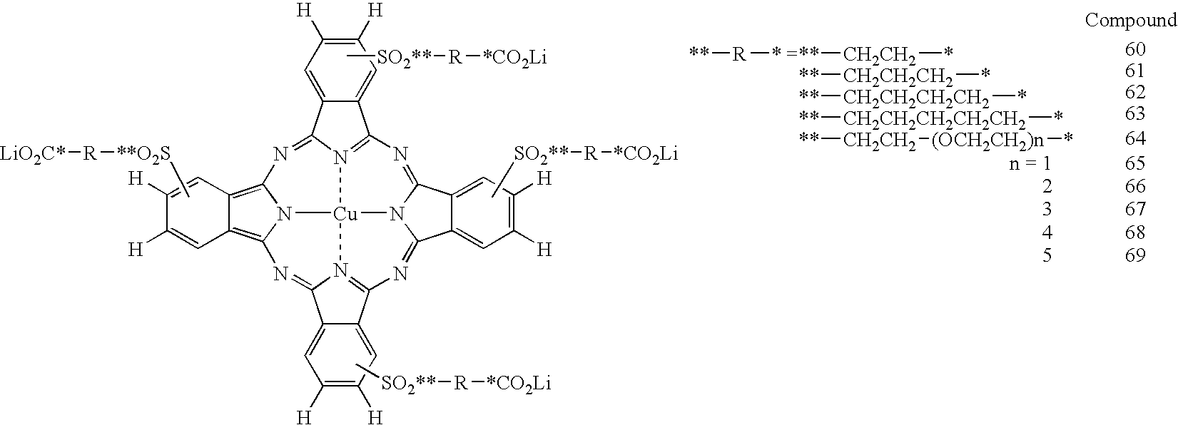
C[SO2**][R][*CO2Li].C[**O2S][R][LiO2C*].C[SO2**][R][*CO2Li].C12=C3N4C(=C1C=C([H])C([H])=C2)N=C1C2=CC([H])=C([H])C=C2C2=N1[Cu]41N4=C(C5=CC([H])=C([H])C=C5C4=N3)N=C3C4=CC([H])=C([H])C=C4C(=N2)N31.C[SO2**][R][*CO2Li].[R]([**])[* =].[CH2CH2]([**])*.[CH2CH2CH2]([**])*.[CH2CH2CH2CH2]([**])*.[CH2CH2CH2CH2CH2]([**])*.[CH2CH2]([**])[(OCH2CH2)n]*
